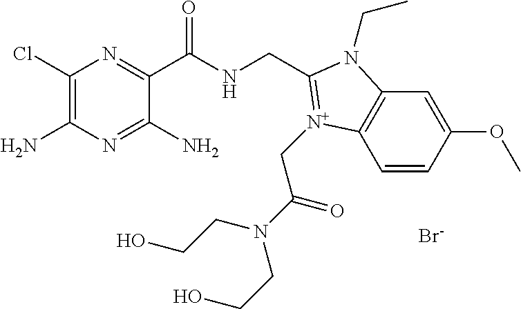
C1(Cl)=C(N)N=C(N)C(C(NCC2=[N+](CC(=O)N(CCO)CCO)C3=C(C=C(OC)C=C3)N2CC)=O)=N1.[Br-]
